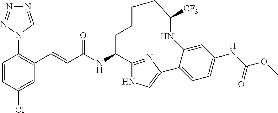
C1=CC(Cl)=CC(C=CC(NC2C3=NC(=CN3)C3=CC=C(NC(=O)OC)C=C3NC([CF3])CCCC2)=O)=C1N1C=NN=N1
